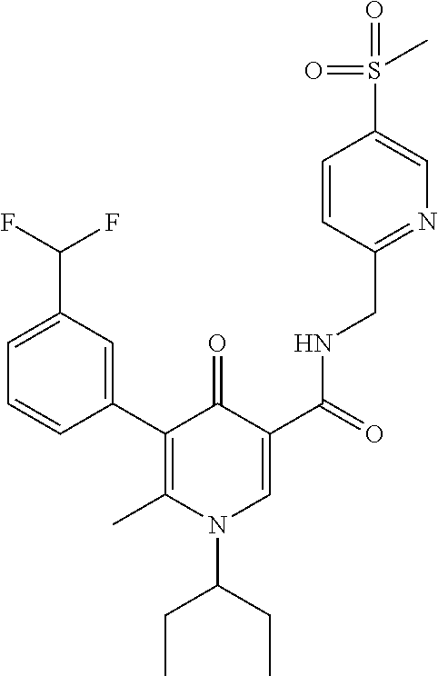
C1=C(C(F)F)C=C(C2=C(C)N(C(CC)CC)C=C(C(=O)NCC3=NC=C(S(=O)(=O)C)C=C3)C2=O)C=C1
